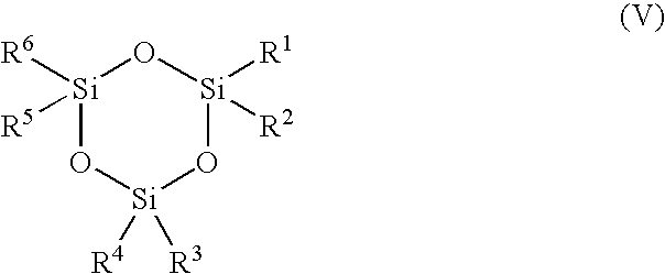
[Si]1([R6])([R5])O[Si]([R4])([R3])O[Si]([R1])([R2])O1
